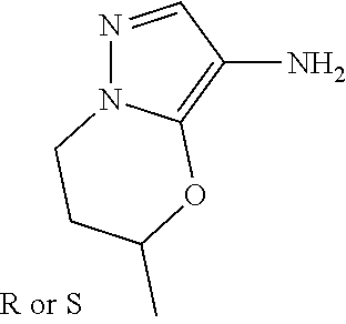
N1=CC(N)=C2N1CCC(C)O2
